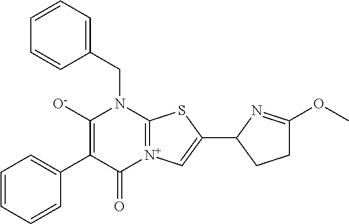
C1(C2=C([O-])N(CC3=CC=CC=C3)C3=[N+](C2=O)C=C(C2CCC(OC)=N2)S3)=CC=CC=C1
